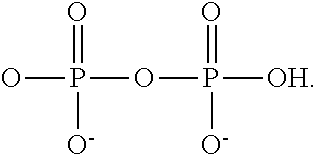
O(P([O-])(=O)O)P([O-])([OH])=O
